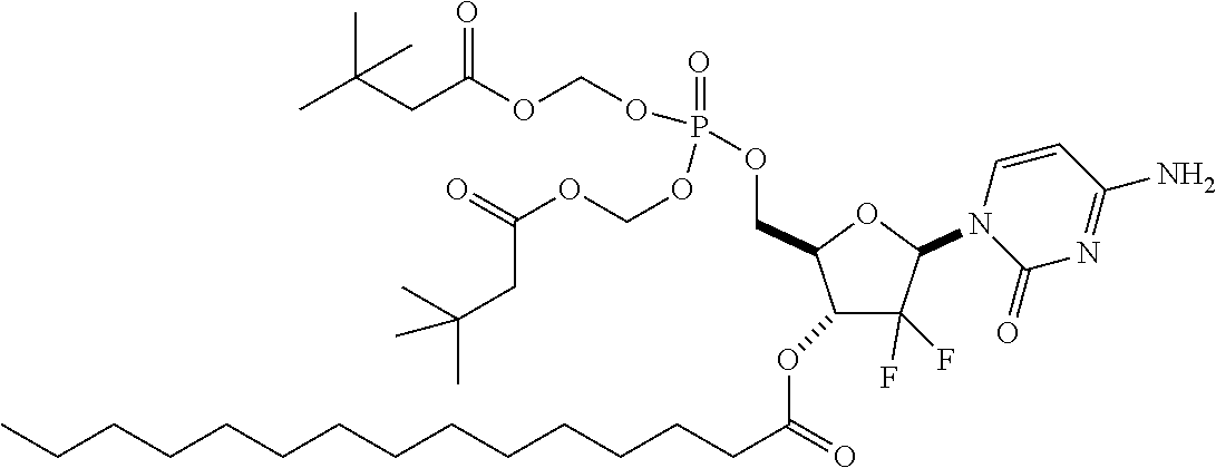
C1(F)(F)C(N2C(=O)N=C(N)C=C2)OC(COP(=O)(OCOC(=O)CC(C)(C)C)OCOC(CC(C)(C)C)=O)C1OC(CCCCCCCCCCCCCC)=O
